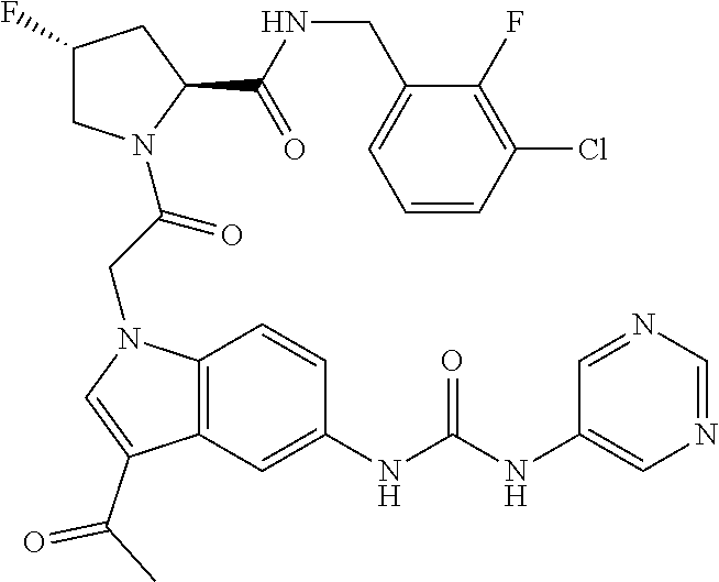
C(NC(C1CC(F)CN1C(CN1C2=C(C(C(C)=O)=C1)C=C(NC(NC1=CN=CN=C1)=O)C=C2)=O)=O)C1=CC=CC(Cl)=C1F
